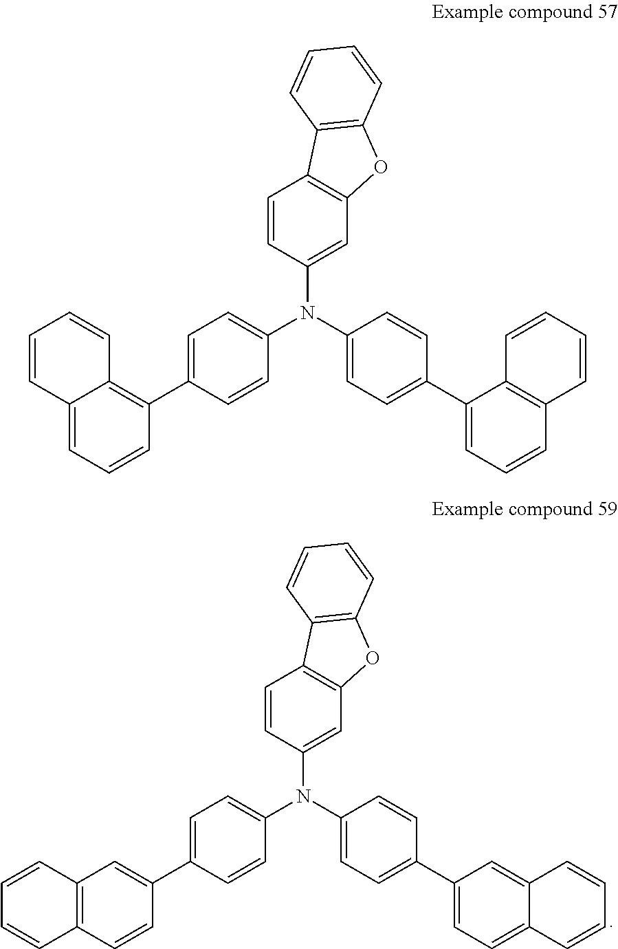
C12=C(C=CC(C3=CC=C(N(C4=CC=C(C5=CC=C6C(=C5)C=CC=C6)C=C4)C4=CC5=C(C=C4)C4=C(O5)C=CC=C4)C=C3)=C1)C=CC=C2.C12=CC=CC(C3=CC=C(N(C4=CC=C(C5=CC=CC6=C5C=CC=C6)C=C4)C4=CC5=C(C=C4)C4=C(O5)C=CC=C4)C=C3)=C1C=CC=C2
